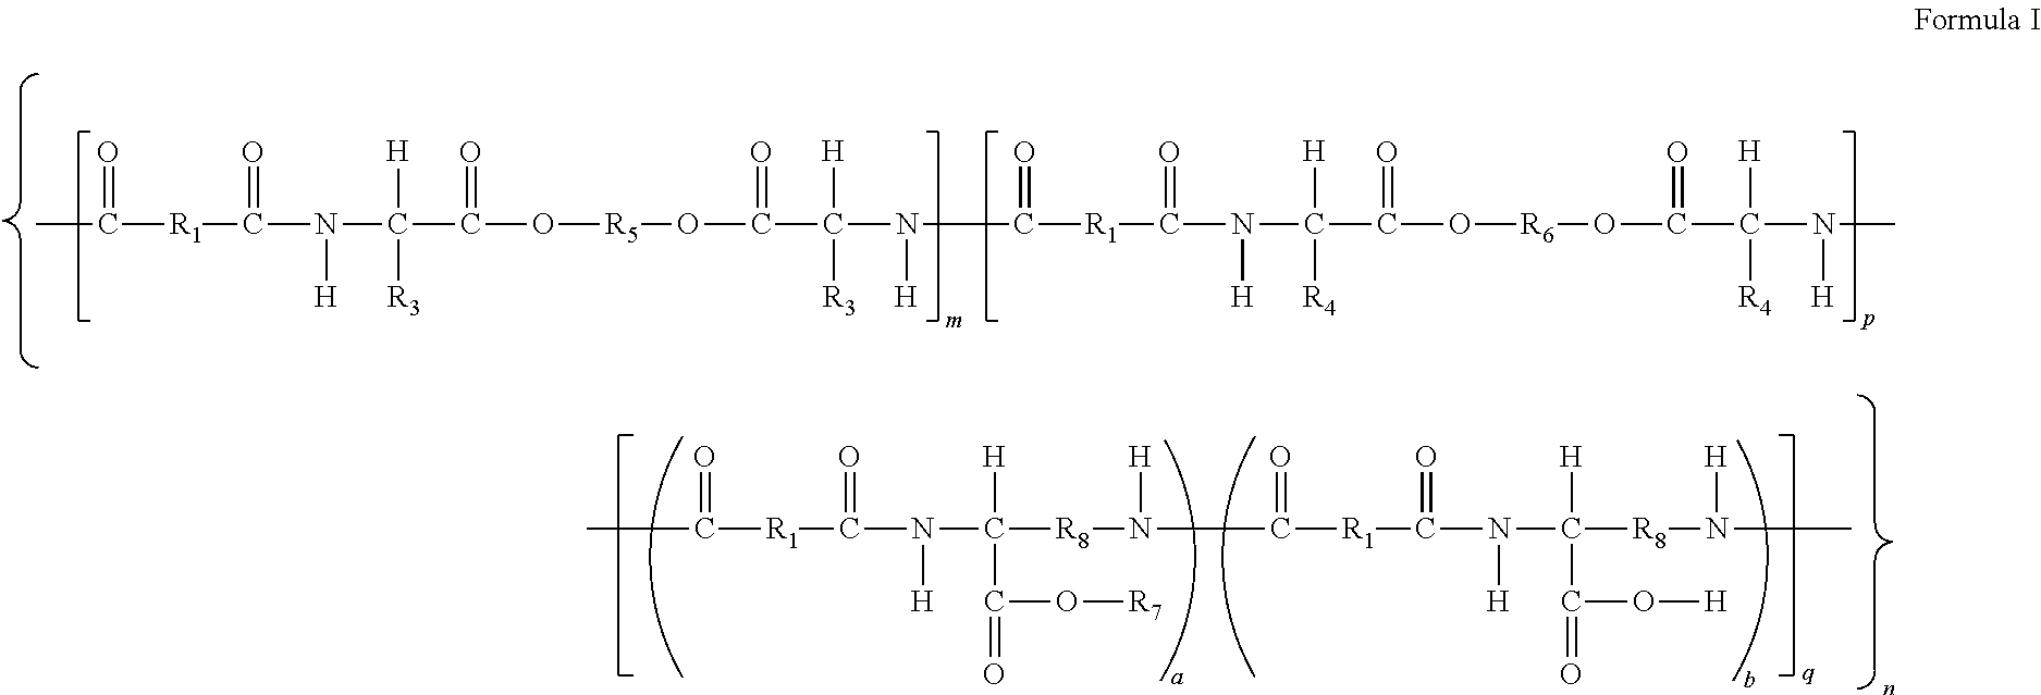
CC([R1]C(=O)N(C([H])([R3])C(O[R5]OC(=O)C(N(C([R1]C(N(C(C(O[R6]OC(C(N(C)[H])([H])[R4])=O)=O)([H])[R4])[H])=O)=O)[H])([H])[R3])=O)[H])=O.CC([R1]C(N(C([R8]N(C([R1]C(N(C([R8]N(C)[H])([H])C(=O)O[H])[H])=O)=O)[H])([H])C(=O)O[R7])[H])=O)=O
